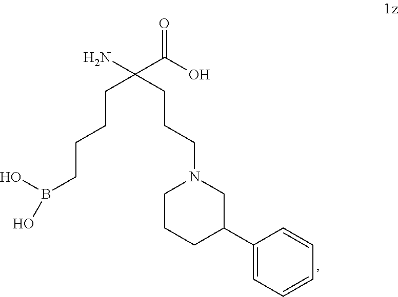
NC(C(O)=O)(CCCCB(O)O)CCCN1CCCC(C2=CC=CC=C2)C1
